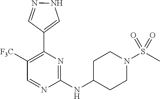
N1N=CC(C2=C([F3C])C=NC(NC3CCN(S(C)(=O)=O)CC3)=N2)=C1
